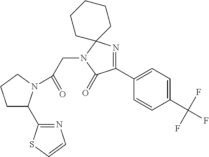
C1(C2=CC=C(C(F)(F)F)C=C2)=NC2(N(CC(=O)N3C(C4=NC=CS4)CCC3)C1=O)CCCCC2
